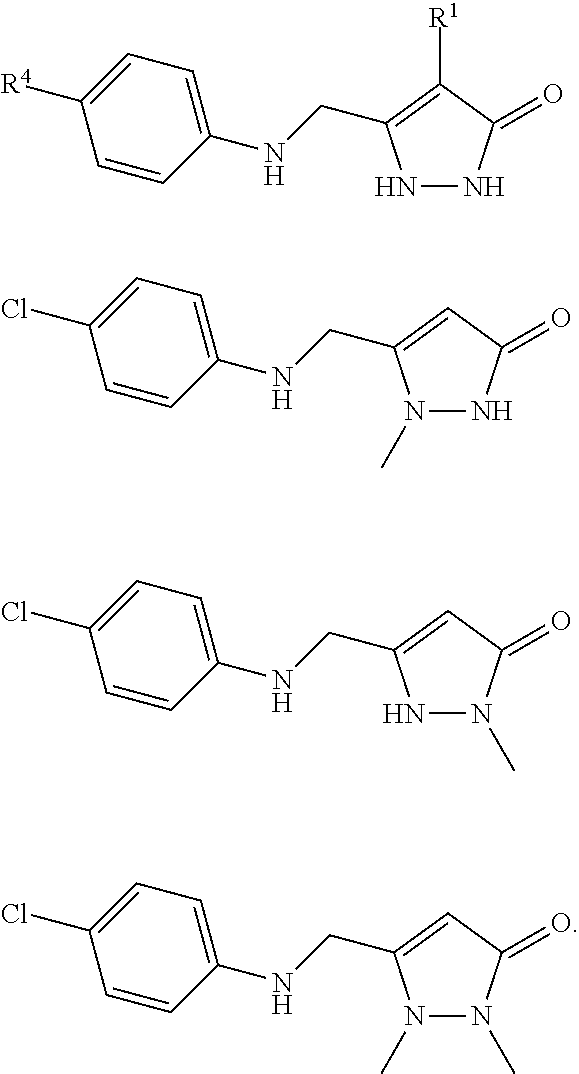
N1NC(=O)C([R1])=C1CNC1=CC=C([R4])C=C1.N1(C)N(C)C(=O)C=C1CNC1=CC=C(Cl)C=C1.N1N(C)C(=O)C=C1CNC1=CC=C(Cl)C=C1.N1(C)NC(=O)C=C1CNC1=CC=C(Cl)C=C1
